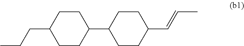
C1(C2CCC(C=CC)CC2)CCC(CCC)CC1
